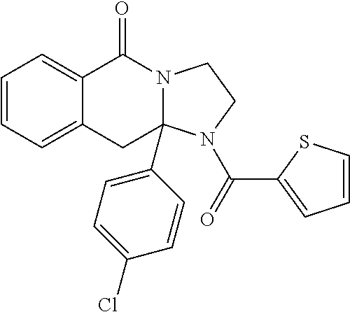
C1=CC=C2C(=C1)C(=O)N1CCN(C(=O)C3=CC=CS3)C1(C1=CC=C(Cl)C=C1)C2
